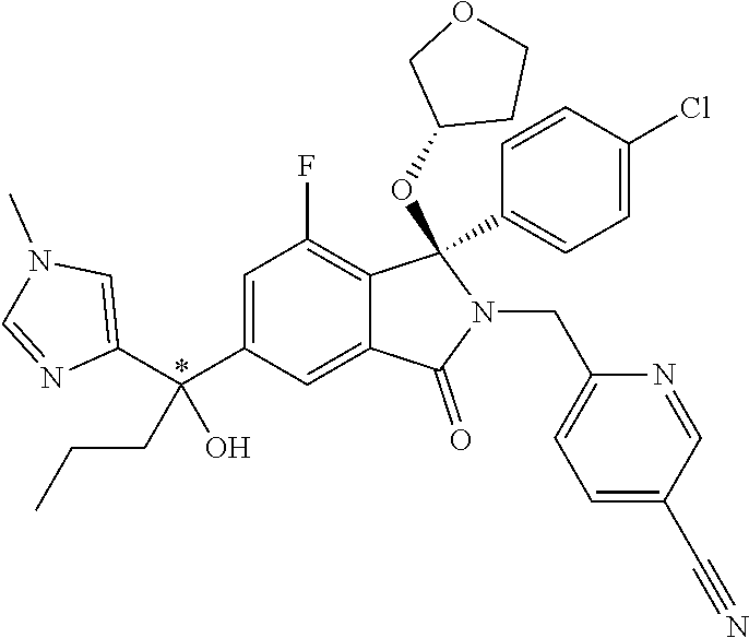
C1(C(C2=CC(F)=C3C(=C2)C(=O)N(CC2=CC=C(C#N)C=N2)C3(C2=CC=C(Cl)C=C2)OC2CCOC2)(CCC)O)=CN(C)C=N1
